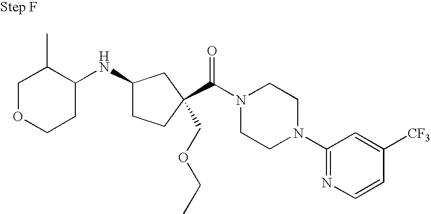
C1OCCC(NC2CCC(C(N3CCN(C4=NC=CC([CF3])=C4)CC3)=O)(COCC)C2)C1C
